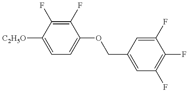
C1=C([C2H5O])C(F)=C(F)C(OCC2=CC(F)=C(F)C(F)=C2)=C1
